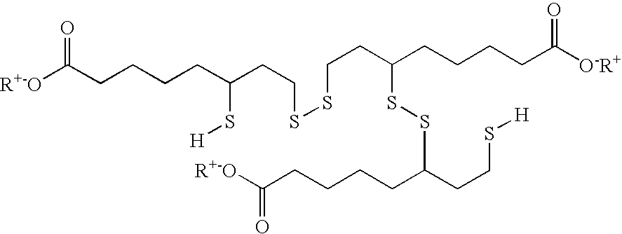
[R+-O]C(CCCCC(CCSSCCC(CCCCC([O-R+])=O)SSC(CCS[H])CCCCC([R+-O])=O)S[H])=O
